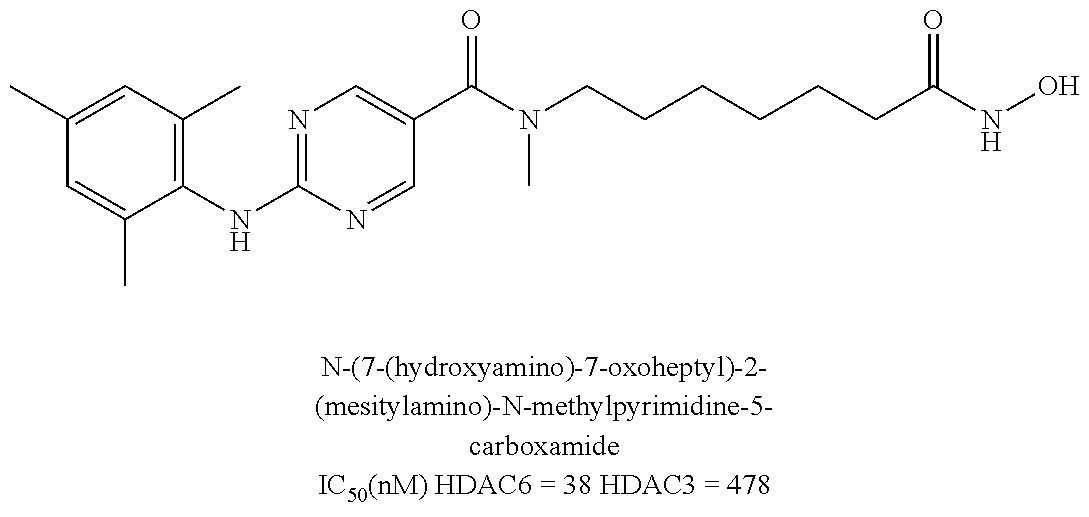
C1(C)=CC(C)=C(NC2=NC=C(C(N(CCCCCCC(NO)=O)C)=O)C=N2)C(C)=C1
